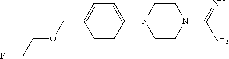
C1=CC(N2CCN(C(=N)N)CC2)=CC=C1COCCF
